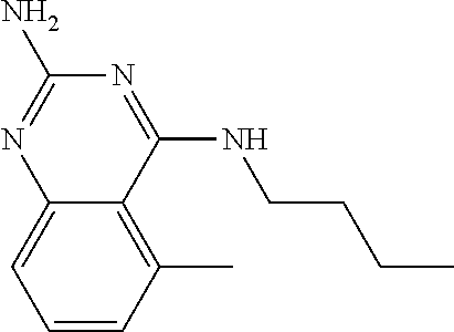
C1=CC(C)=C2C(=C1)N=C(N)N=C2NCCCC
